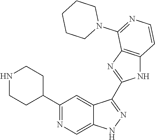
C1(C2=NC=C3C(=C2)C(C2=NC4=C(N2)C=CN=C4N2CCCCC2)=NN3)CCNCC1
